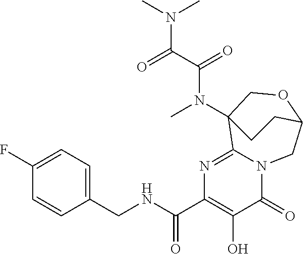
C1(CNC(C2=C(O)C(=O)N3C(=N2)C2(N(C(=O)C(N(C)C)=O)C)COC(C3)CC2)=O)=CC=C(F)C=C1
